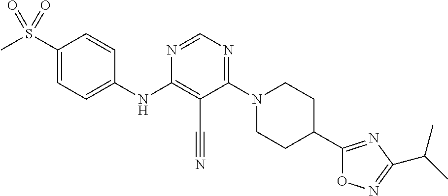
C1(S(C)(=O)=O)=CC=C(NC2=C(C#N)C(N3CCC(C4=NC(C(C)C)=NO4)CC3)=NC=N2)C=C1
